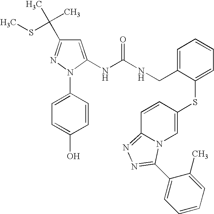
C1=C(NC(NCC2=CC=CC=C2SC2=CN3C(=NN=C3C3=CC=CC=C3C)C=C2)=O)N(C2=CC=C(O)C=C2)N=C1C(C)(C)SC
